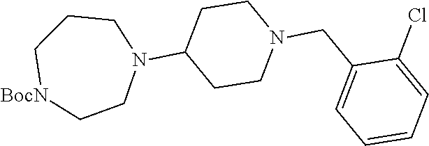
C1CN(CC2=CC=CC=C2Cl)CCC1N1CCC[BocN]CC1
